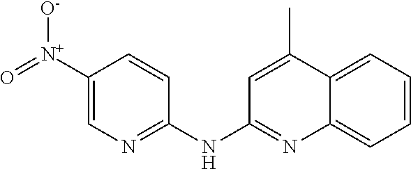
C1([N+](=O)[O-])=CN=C(NC2=NC3=CC=CC=C3C(C)=C2)C=C1
